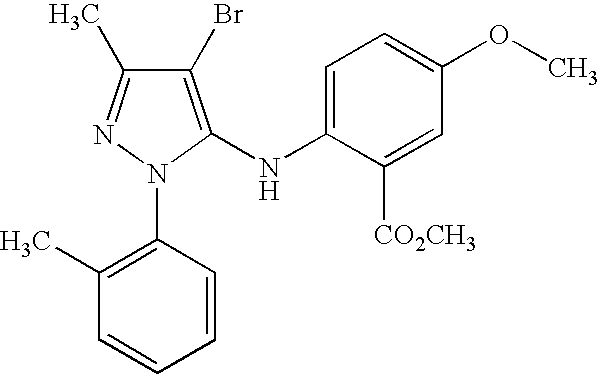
C1=C(NC2=C(Br)C(C)=NN2C2=C(C)C=CC=C2)C([CO2CH3])=CC(OC)=C1
